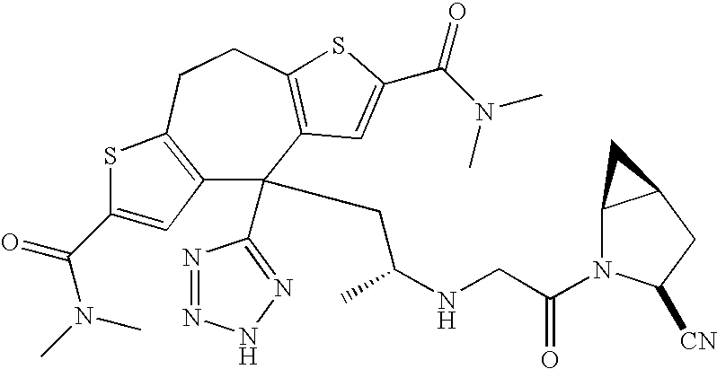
C12=C(CCC3=C(C=C(C(N(C)C)=O)S3)C1(C1=NNN=N1)CC(NCC(=O)N1C3C(CC1[CN])C3)C)SC(C(=O)N(C)C)=C2
